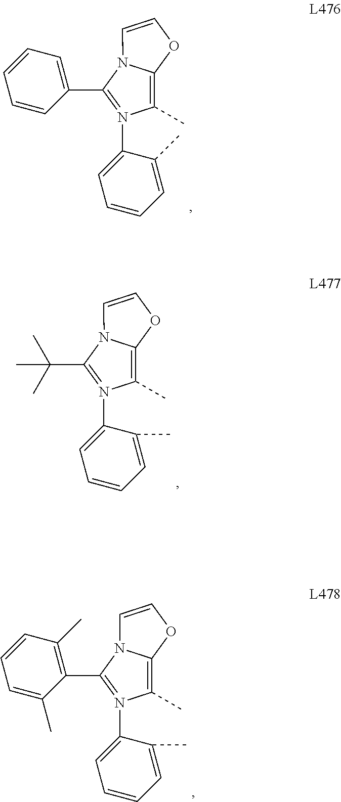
C1(C)=C2N(C=CO2)C(C2=CC=CC=C2)=N1C1=CC=CC=C1C.C1(C)=C2N(C=CO2)C(C(C)(C)C)=N1C1=CC=CC=C1C.C1(C)=C2N(C=CO2)C(C2=C(C)C=CC=C2C)=N1C1=CC=CC=C1C
